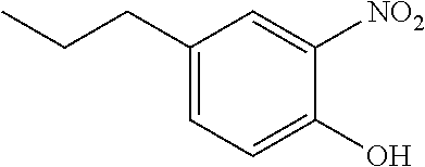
C1(CCC)=CC=C(O)C([NO2])=C1
